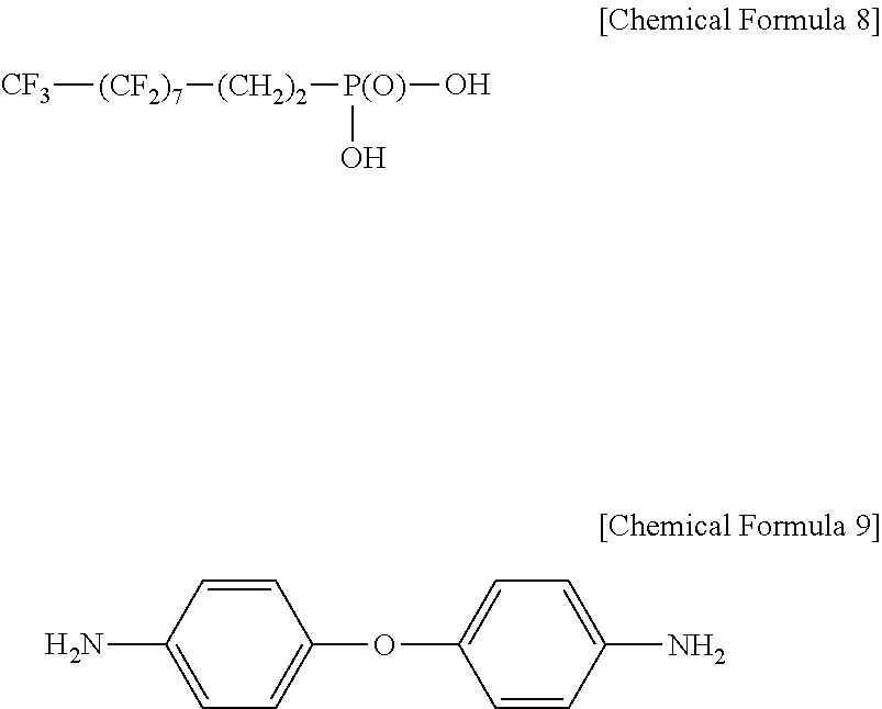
NC1=CC=C(OC2=CC=C(N)C=C2)C=C1.[CF3][(CF2)7][(CH2)2][P(O)](O)O
